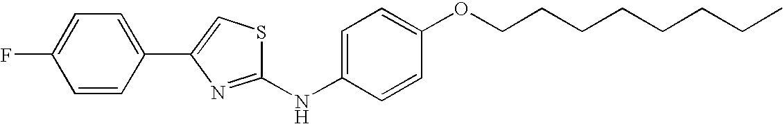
C1=C(NC2=NC(C3=CC=C(F)C=C3)=CS2)C=CC(OCCCCCCCC)=C1
